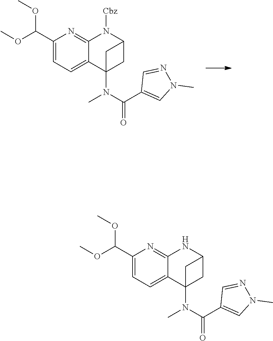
C1(C(OC)OC)=CC=C2C(=N1)N([Cbz])C1CC2(N(C(=O)C2=CN(C)N=C2)C)C1.C1(C(OC)OC)=CC=C2C(=N1)NC1CC2(N(C(=O)C2=CN(C)N=C2)C)C1
